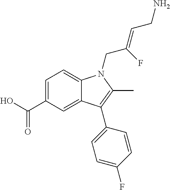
C1=C(C(O)=O)C=C2C(=C1)N(CC(=CCN)F)C(C)=C2C1=CC=C(F)C=C1
